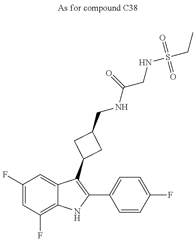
C1(F)=CC(F)=C2C(=C1)C(C1CC(CNC(CNS(CC)(=O)=O)=O)C1)=C(C1=CC=C(F)C=C1)N2
